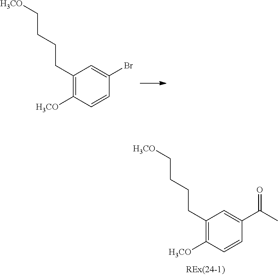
C1(CCCC[H3CO])=C([H3CO])C=CC(Br)=C1.C1(CCCC[H3CO])=C([H3CO])C=CC(C(C)=O)=C1
